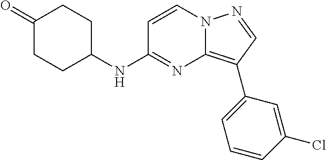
C1(=O)CCC(NC2=NC3=C(C4=CC=CC(Cl)=C4)C=NN3C=C2)CC1
